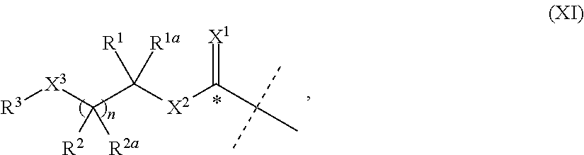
[X3]([R3])C(C([X2]C(C(C)(C)C)=[X1])([R1a])[R1])([R2a])[R2]
